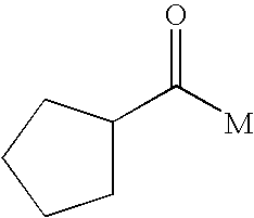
C1C(C([M])=O)CCC1
